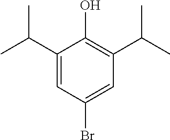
C1(C(C)C)=CC(Br)=CC(C(C)C)=C1O
